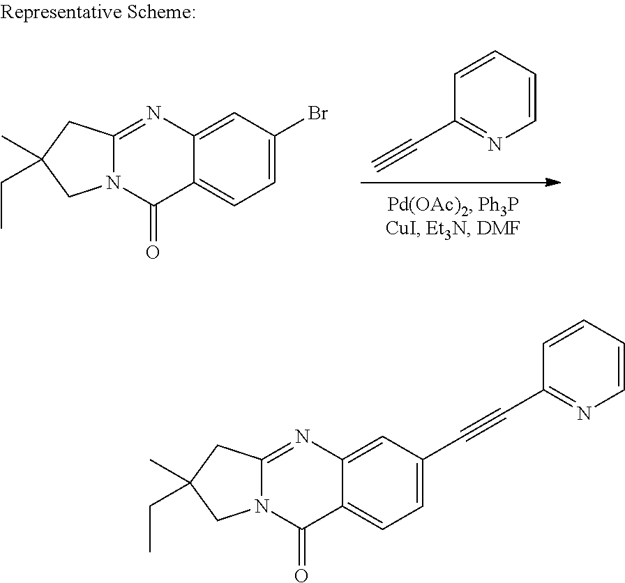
C(C1=NC=CC=C1)#C.C12=CC=C(Br)C=C1N=C1N(C2=O)CC(C)(CC)C1.C12=CC=C(C#CC3=NC=CC=C3)C=C1N=C1N(C2=O)CC(C)(CC)C1
